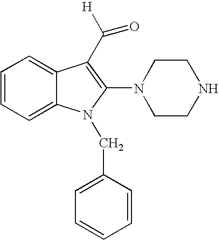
C1=CC=C2C(=C1)C(C([H])=O)=C(N1CCNCC1)N2CC1=CC=CC=C1
